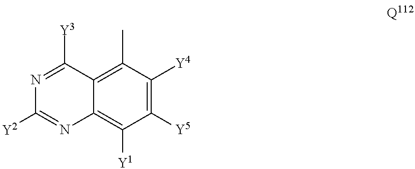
N1=C([Y3])C2=C(C)C([Y4])=C([Y5])C([Y1])=C2N=C1[Y2]
